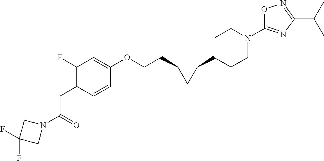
C(=O)(CC1=C(F)C=C(OCCC2C(C3CCN(C4=NC(C(C)C)=NO4)CC3)C2)C=C1)N1CC(F)(F)C1
